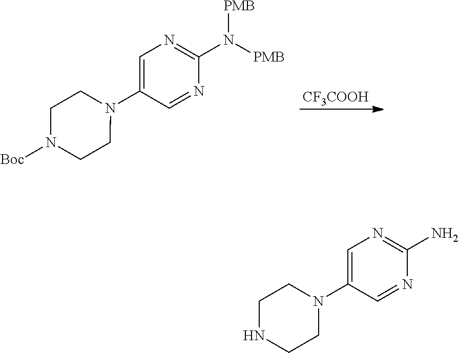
C1=C(N2CCN([Boc])CC2)C=NC(N([PMB])[PMB])=N1.[CF3COOH].C1=C(N2CCNCC2)C=NC(N)=N1
